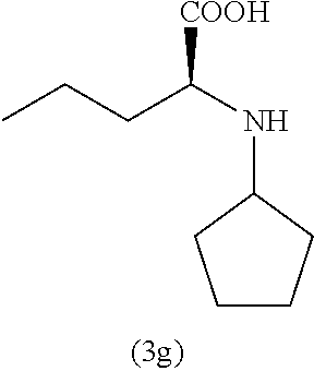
C1(NC(CCC)[COOH])CCCC1
